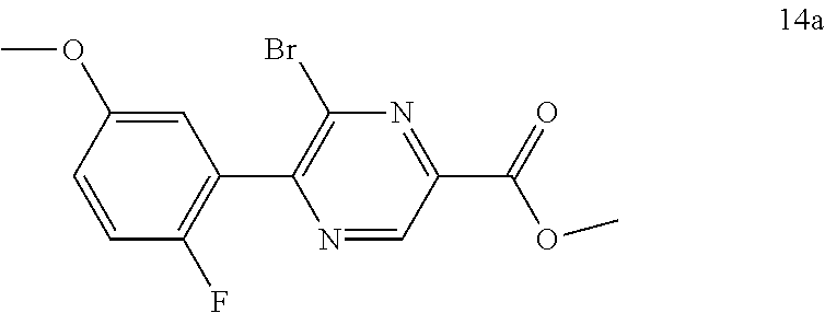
C1=C(OC)C=CC(F)=C1C1=C(Br)N=C(C(OC)=O)C=N1
